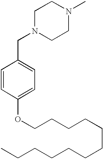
N1(CC2=CC=C(OCCCCCCCCCCCC)C=C2)CCN(C)CC1
